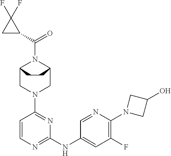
C12CN(C3=NC(NC4=CC(F)=C(N5CC(O)C5)N=C4)=NC=C3)CC(N1C(=O)C1C(F)(F)C1)CC2
